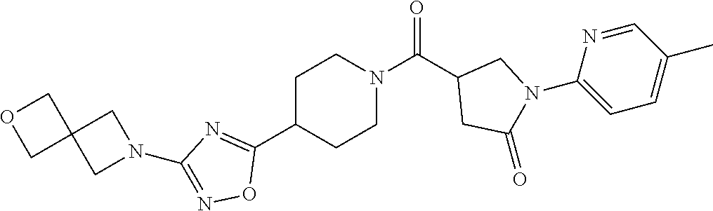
C1C(C2=NC(N3CC4(C3)COC4)=NO2)CCN(C(C2CC(=O)N(C3=CC=C(C)C=N3)C2)=O)C1
